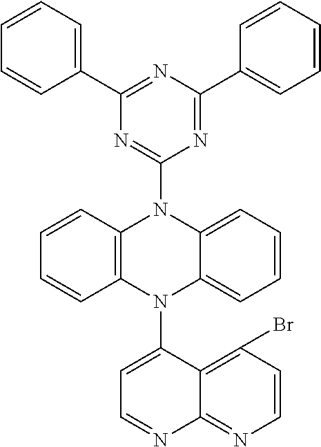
C1=CC2=C(C=C1)N(C1=CC=NC3=NC=CC(Br)=C13)C1=CC=CC=C1N2C1=NC(C2=CC=CC=C2)=NC(C2=CC=CC=C2)=N1
